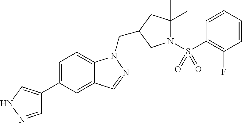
C1=NNC=C1C1=CC=C2C(=C1)C=NN2CC1CC(C)(C)N(S(C2=C(F)C=CC=C2)(=O)=O)C1
